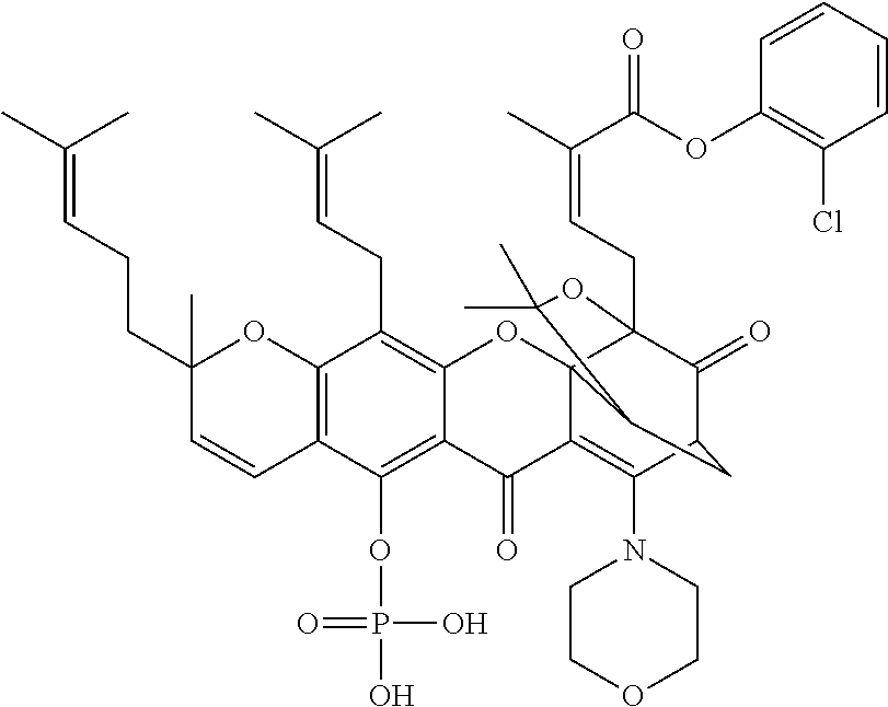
C12=C(OP(O)(=O)O)C3=C(C(CC=C(C)C)=C1OC14C(=C(N5CCOCC5)C5C(=O)C1(CC=C(C)C(=O)OC1=C(Cl)C=CC=C1)OC(C)(C)C4C5)C2=O)OC(C)(CCC=C(C)C)C=C3
